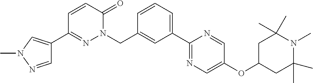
C1(C2=NN(CC3=CC(C4=NC=C(OC5CC(C)(C)N(C)C(C)(C)C5)C=N4)=CC=C3)C(=O)C=C2)=CN(C)N=C1
